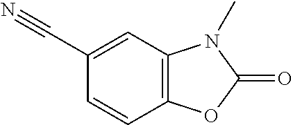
N#CC1=CC2=C(C=C1)OC(=O)N2C
